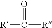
[R]C(=O)[R]
